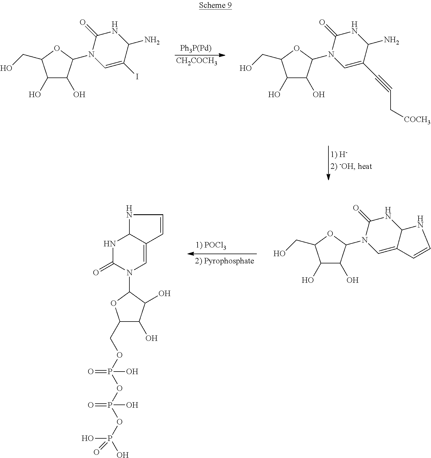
[Ph3P(Pd)].[CH2COCH3].C1(O)C(O)C(N2C=C(I)C(N)NC2=O)OC1CO.C1(O)C(O)C(N2C=C(C#CC[COCH3])C(N)NC2=O)OC1CO.C1(O)C(O)C(N2C=C3C(NC2=O)NC=C3)OC1CO.N1C(=O)N(C2C(O)C(O)C(COP(=O)(OP(=O)(OP(O)(O)=O)O)O)O2)C=C2C1NC=C2
